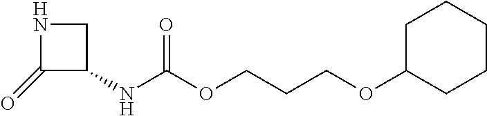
C1(=O)C(NC(OCCCOC2CCCCC2)=O)CN1
